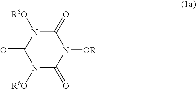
N1([OR])C(=O)N([R5O])C(=O)N([R6O])C1=O
